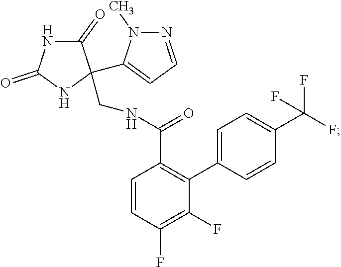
C1=CC(F)=C(F)C(C2=CC=C(C(F)(F)F)C=C2)=C1C(NCC1(C2=CC=NN2C)C(=O)NC(=O)N1)=O
